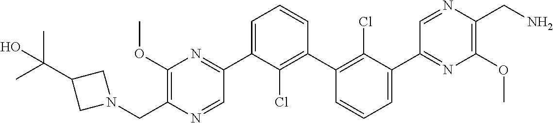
C1(C2=NC(OC)=C(CN3CC(C(C)(C)O)C3)N=C2)=CC=CC(C2=C(Cl)C(C3=NC(OC)=C(CN)N=C3)=CC=C2)=C1Cl
